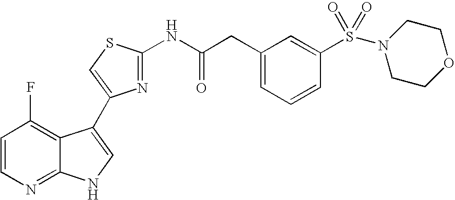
C1=CN=C2C(=C1F)C(C1=CSC(NC(CC3=CC=CC(S(N4CCOCC4)(=O)=O)=C3)=O)=N1)=CN2
